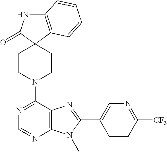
C1CN(C2=NC=NC3=C2N=C(C2=CN=C([CF3])C=C2)N3C)CCC12C1=C(NC2=O)C=CC=C1
